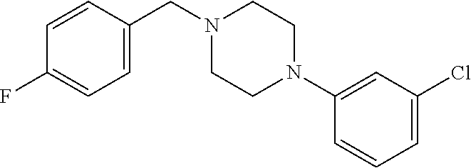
C1(CN2CCN(C3=CC(Cl)=CC=C3)CC2)=CC=C(F)C=C1
